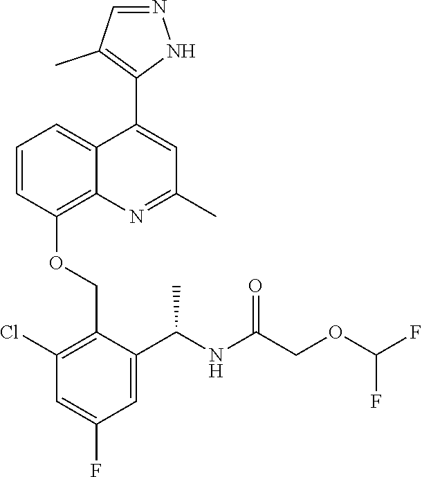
C1=CC(OCC2=C(Cl)C=C(F)C=C2C(NC(COC(F)F)=O)C)=C2C(=C1)C(C1=C(C)C=NN1)=CC(C)=N2
